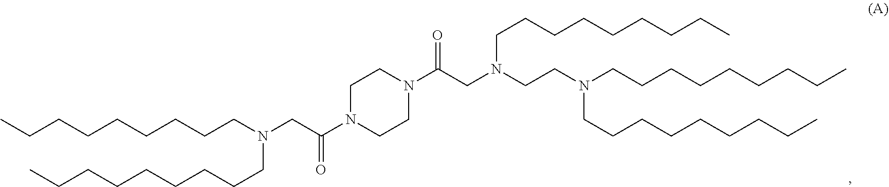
CCCCCCCCCN(CC(N1CCN(C(CN(CCN(CCCCCCCCC)CCCCCCCCC)CCCCCCCCC)=O)CC1)=O)CCCCCCCCC
